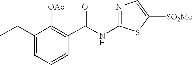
C1(CC)=CC=CC(C(NC2=NC=C([SO2Me])S2)=O)=C1[OAc]
